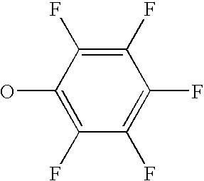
C1(O)=C(F)C(F)=C(F)C(F)=C1F
